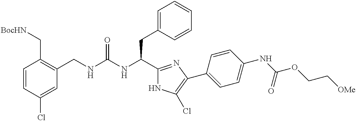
C1=CC(Cl)=CC(CNC(NC(C2=NC(C3=CC=C(NC(OCC[OMe])=O)C=C3)=C(Cl)N2)CC2=CC=CC=C2)=O)=C1C[BocHN]
